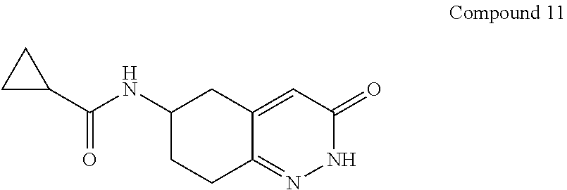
C1(C(NC2CC3=CC(=O)NN=C3CC2)=O)CC1
